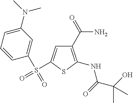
C1(C(N)=O)=C(NC(C(O)(C)C)=O)SC(S(=O)(C2=CC(N(C)C)=CC=C2)=O)=C1
